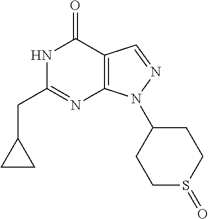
C1(CC2=NC3=C(C(=O)N2)C=NN3C2CCS(=O)CC2)CC1
